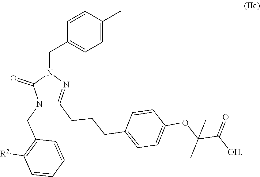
C1=CC(C)=CC=C1CN1C(=O)N(CC2=C([R2])C=CC=C2)C(CCCC2=CC=C(OC(C([OH])=O)(C)C)C=C2)=N1
